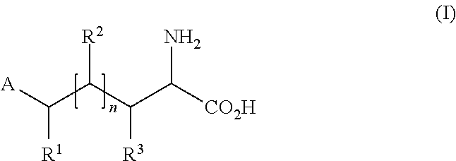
C([R1])([A])C(C(C([CO2H])N)[R3])[R2]
